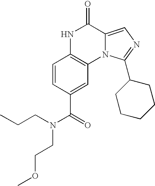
C1=CC(C(=O)N(CCC)CCOC)=CC2=C1NC(=O)C1=CN=C(C3CCCCC3)N21
